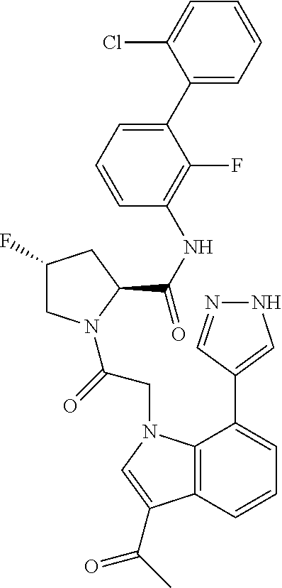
C1(F)CN(C(CN2C3=C(C(C(=O)C)=C2)C=CC=C3C2=CNN=C2)=O)C(C(=O)NC2=C(F)C(C3=CC=CC=C3Cl)=CC=C2)C1
